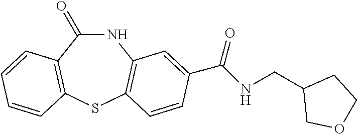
N1C(=O)C2=C(SC3=C1C=C(C(NCC1COCC1)=O)C=C3)C=CC=C2
